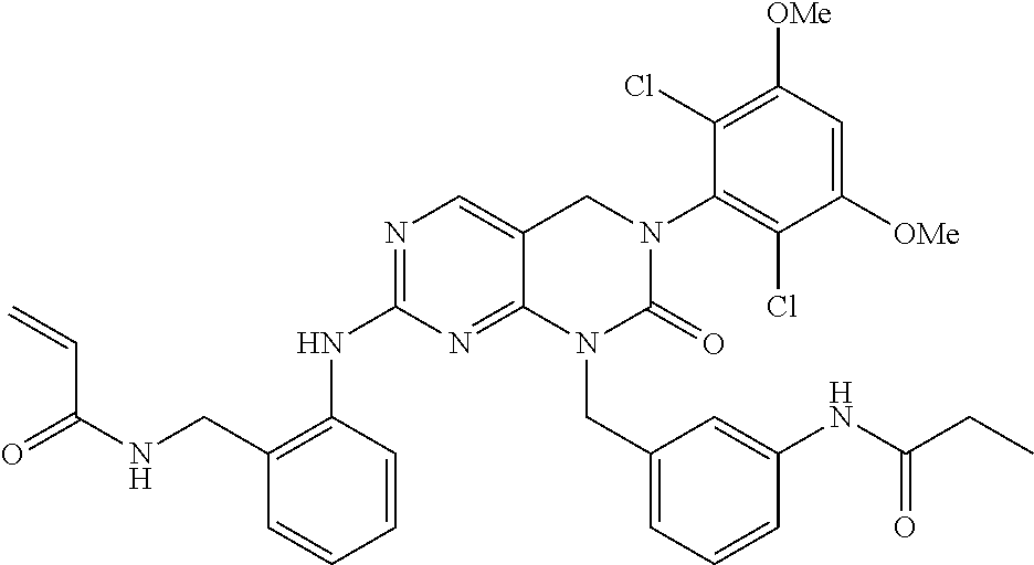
N1=C(NC2=C(CNC(=O)C=C)C=CC=C2)N=C2C(=C1)CN(C1=C(Cl)C([OMe])=CC([OMe])=C1Cl)C(=O)N2CC1=CC=CC(NC(CC)=O)=C1
